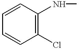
C1=CC=CC(Cl)=C1NC
